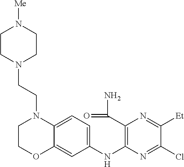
C1COC2=CC(NC3=C(C(=O)N)N=C([Et])C(Cl)=N3)=CC=C2N1CCN1CCN([Me])CC1
